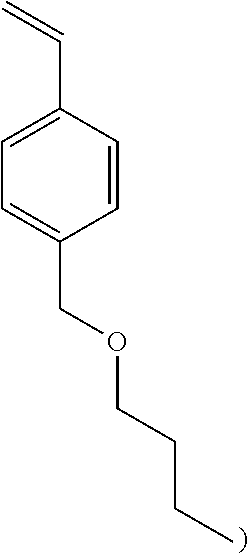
C1=C(C=C)C=CC(COCCCC)=C1
